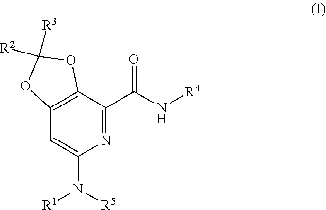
C12=C(C(C(N[R4])=O)=NC(N([R5])[R1])=C1)OC([R3])([R2])O2
